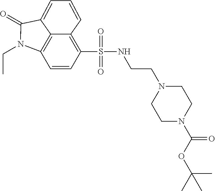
C1=CC(S(NCCN2CCN(C(OC(C)(C)C)=O)CC2)(=O)=O)=C2C=CC=C3C(=O)N(CC)C1=C23
